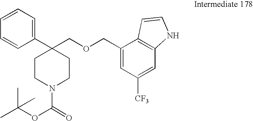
C1(C2(COCC3=CC([CF3])=CC4=C3C=CN4)CCN(C(OC(C)(C)C)=O)CC2)=CC=CC=C1
